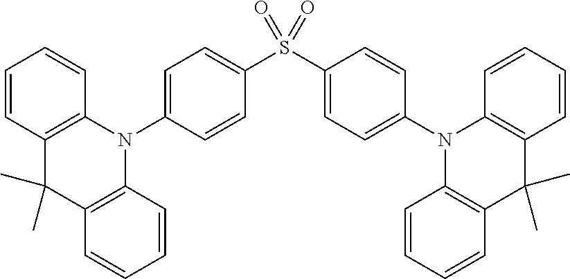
C1=CC2=C(C=C1)N(C1=CC=C(S(C3=CC=C(N4C5=C(C=CC=C5)C(C)(C)C5=C4C=CC=C5)C=C3)(=O)=O)C=C1)C1=C(C=CC=C1)C2(C)C
